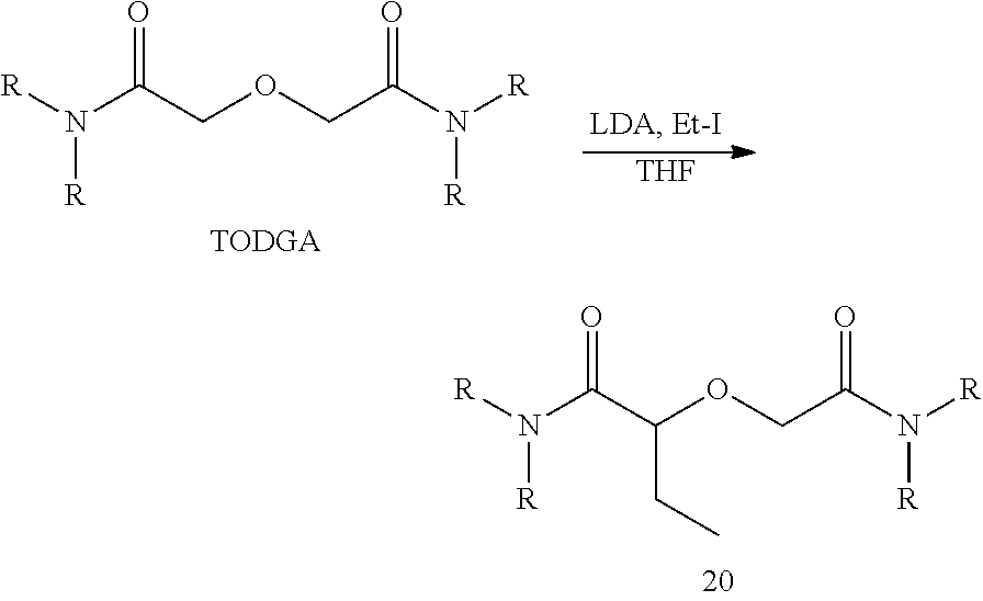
N(C(COCC(N([R])[R])=O)=O)([R])[R].[THF].N(C(C(OCC(N([R])[R])=O)CC)=O)([R])[R]
